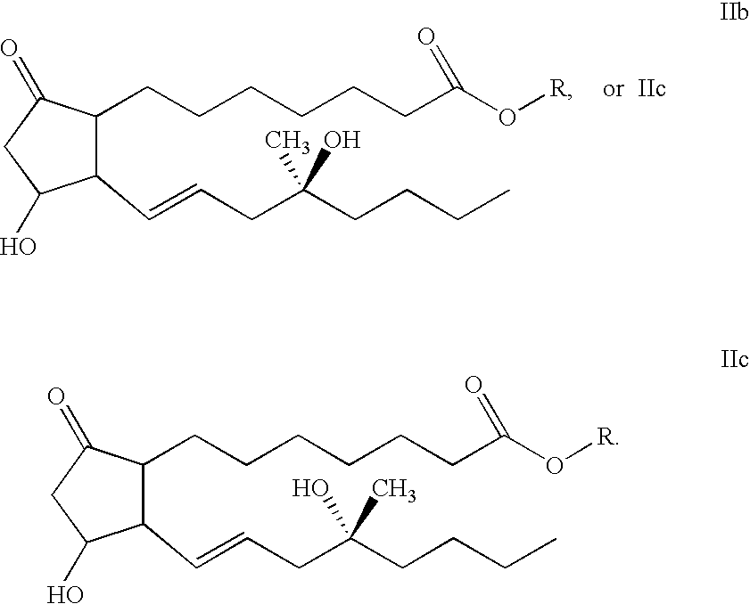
C1(C=CCC(CCCC)(O)C)C(CCCCCCC(O[R])=O)C(=O)CC1O.C1(C=CCC(CCCC)(C)O)C(CCCCCCC(O[R])=O)C(=O)CC1O
